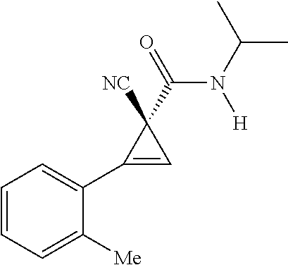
C1=CC=C([Me])C(C2=CC2(C(N(C(C)C)[H])=O)[NC])=C1
